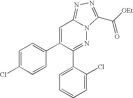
C1=C(Cl)C=CC(C2=CC3=NN=C(C([OEt])=O)N3N=C2C2=CC=CC=C2Cl)=C1
